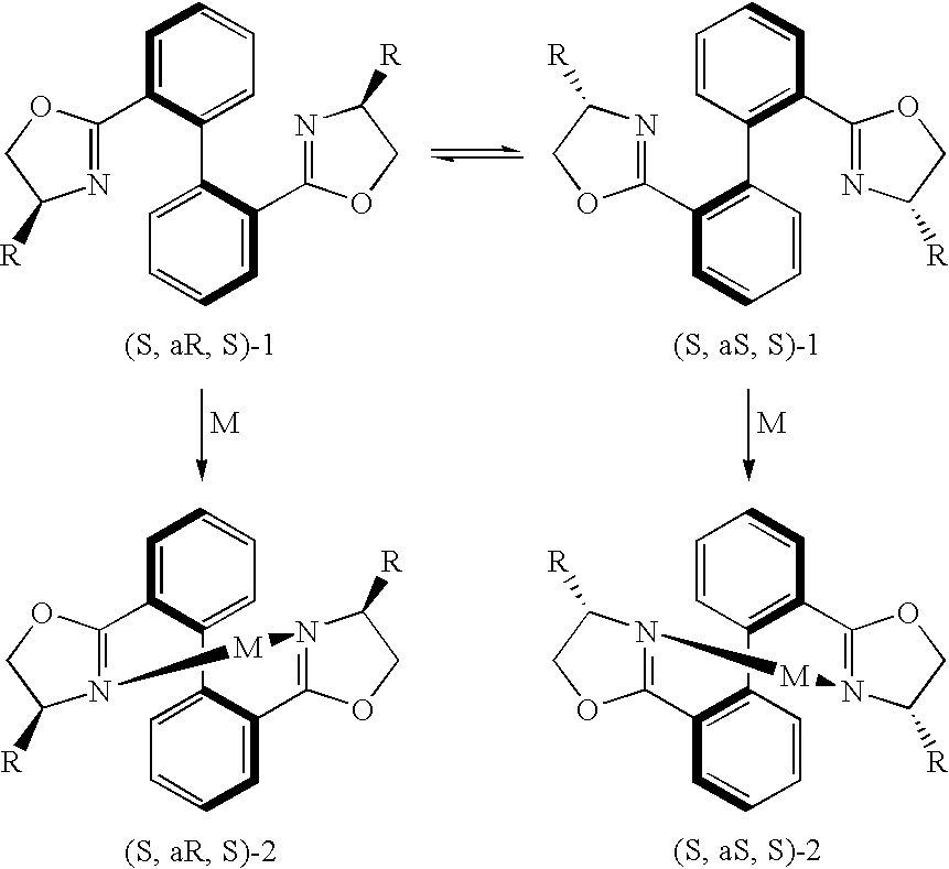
C1=C(C2=NC([R])CO2)C(C2=CC=CC=C2C2=NC([R])CO2)=CC=C1.C1=CC=CC(C2=C(C3=NC([R])CO3)C=CC=C2)=C1C1=NC([R])CO1.C1=C2C(=CC=C1)C1=CC=CC=C1C1=N(C([R])CO1)[M]N1=C2OCC1[R].C1=CC=CC2=C1C1=N(C([R])CO1)[M]N1=C(C3=C2C=CC=C3)OCC1[R]
